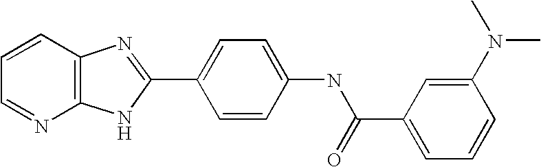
C12=C(C=CC=N1)N=C(C1=CC=C(NC(C3=CC=CC(N(C)C)=C3)=O)C=C1)N2
